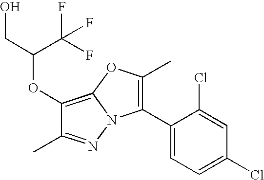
C1(OC(CO)C(F)(F)F)=C2N(N=C1C)C(C1=CC=C(Cl)C=C1Cl)=C(C)O2
